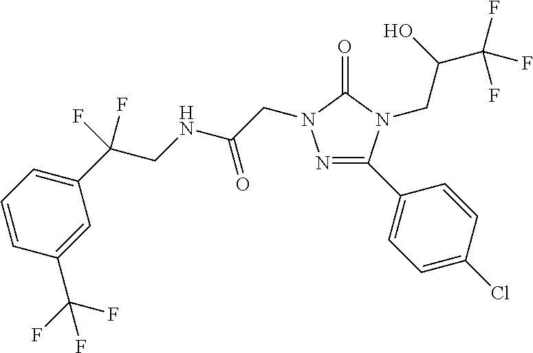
N1=C(C2=CC=C(Cl)C=C2)N(CC(C(F)(F)F)O)C(=O)N1CC(NCC(C1=CC=CC(C(F)(F)F)=C1)(F)F)=O
